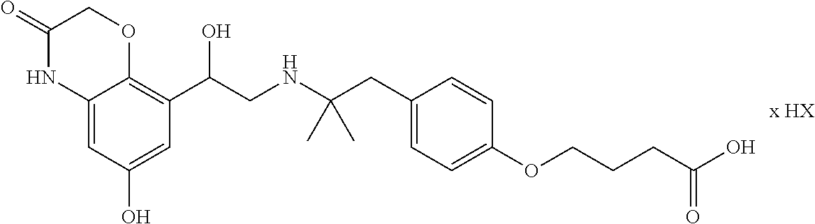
C12=CC(O)=CC(C(CNC(CC3=CC=C(OCCCC(O)=O)C=C3)(C)C)O)=C1OCC(=O)N2
